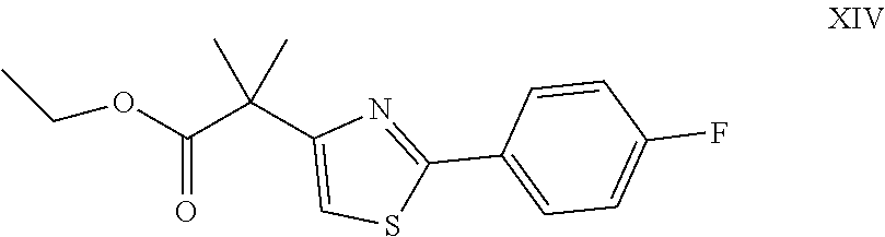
C(C(C1=CSC(C2=CC=C(F)C=C2)=N1)(C)C)(OCC)=O
